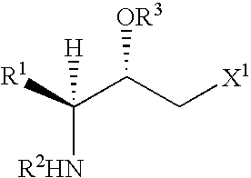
C(C([R1])([R2HN])[H])(C[X1])[OR3]
